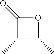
C1(=O)C(C)C(C)O1
